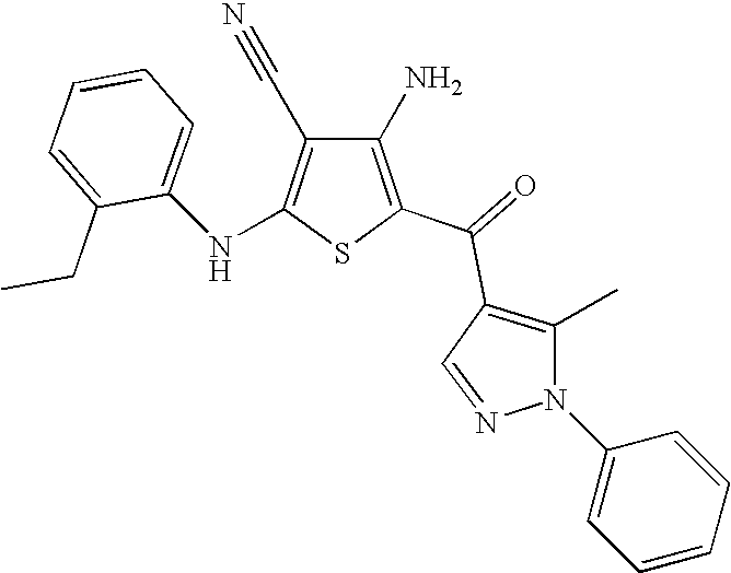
C1(N)=C(C(=O)C2=C(C)N(C3=CC=CC=C3)N=C2)SC(NC2=CC=CC=C2CC)=C1C#N
